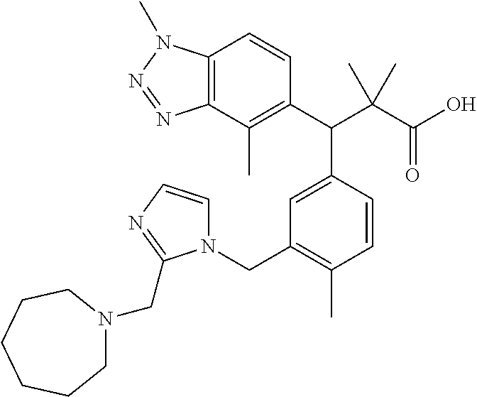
C1(C(C(C(O)=O)(C)C)C2=CC(CN3C=CN=C3CN3CCCCCC3)=C(C)C=C2)=C(C)C2=C(C=C1)N(C)N=N2
